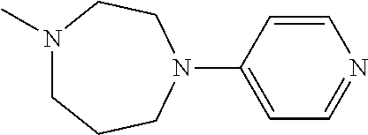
N1(C)CCCN(C2=CC=NC=C2)CC1
